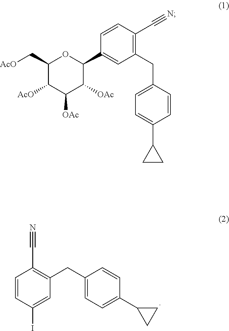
C1(C[AcO])C([AcO])C([OAc])C([OAc])C(C2=CC(CC3=CC=C(C4CC4)C=C3)=C(C#N)C=C2)O1.C1=CC(I)=CC(CC2=CC=C(C3CC3)C=C2)=C1C#N
